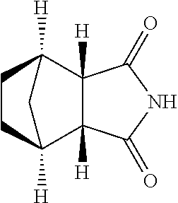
C12([H])C3([H])CCC([H])(C1([H])C(=O)NC2=O)C3
